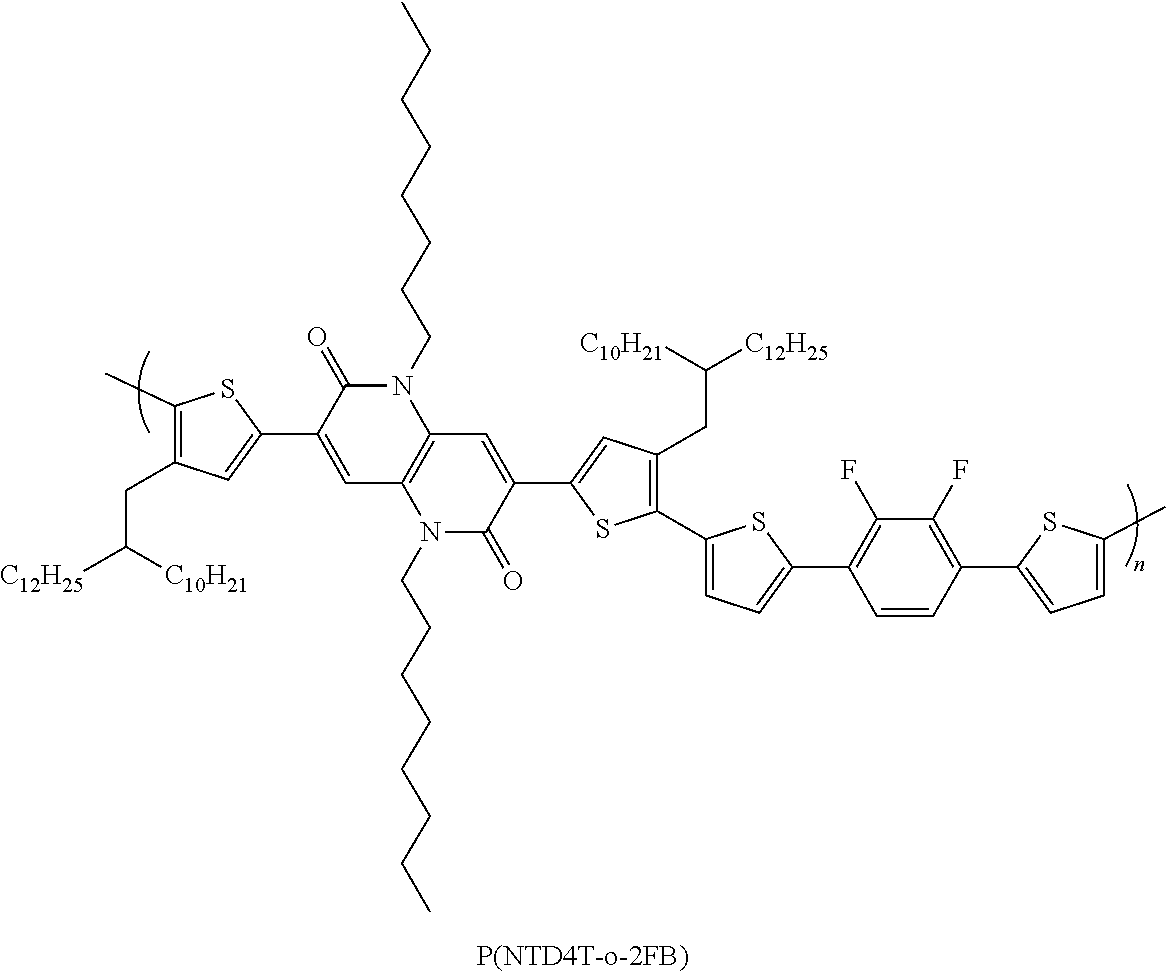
C1(C)=C(CC([C10H21])[C12H25])C=C(C2=CC3=C(N(CCCCCCCC)C2=O)C=C(C2=CC(CC([C12H25])[C10H21])=C(C4=CC=C(C5=C(F)C(F)=C(C6=CC=C(C)S6)C=C5)S4)S2)C(=O)N3CCCCCCCC)S1
